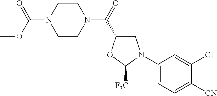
C1(N2CC(C(=O)N3CCN(C(OC)=O)CC3)OC2[F3C])=CC=C([CN])C(Cl)=C1
